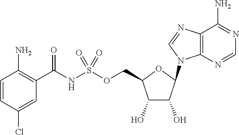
C1(O)C(O)C(N2C3=C(C(N)=NC=N3)N=C2)OC1COS(NC(C1=C(N)C=CC(Cl)=C1)=O)(=O)=O
